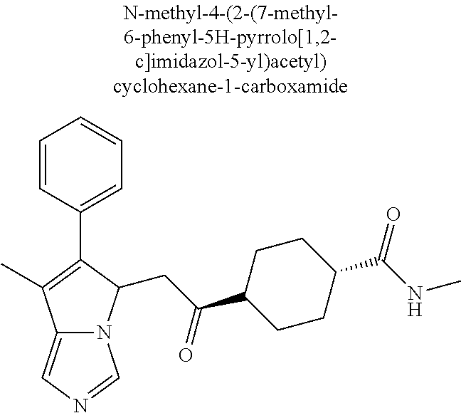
C12=CN=CN1C(CC(C1CCC(C(NC)=O)CC1)=O)C(C1=CC=CC=C1)=C2C
